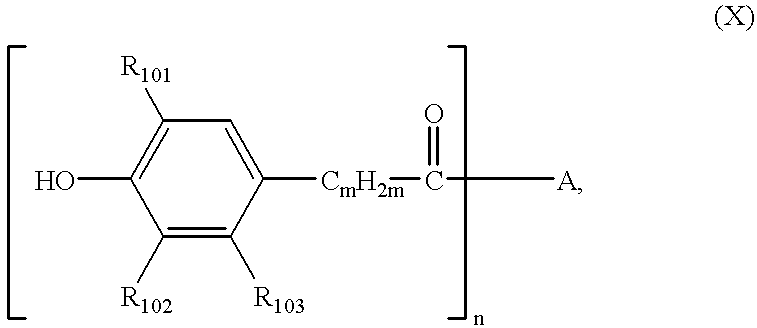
C1([R101])=C(O)C([R102])=C([R103])C([CmH2m]C(=O)[A])=C1
